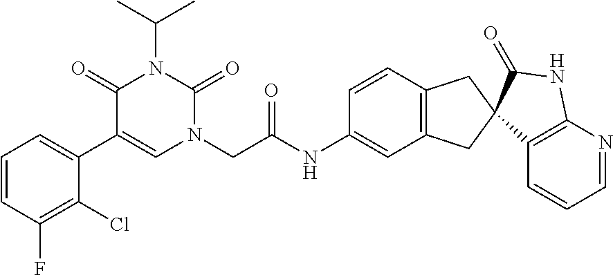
C1=CC(F)=C(Cl)C(C2=CN(CC(NC3=CC4=C(C=C3)CC3(C4)C4=C(N=CC=C4)NC3=O)=O)C(=O)N(C(C)C)C2=O)=C1
